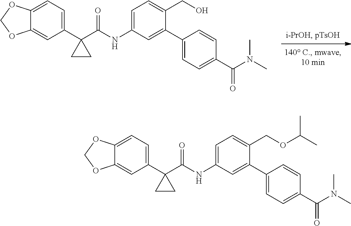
C12=CC=C(C3(C(NC4=CC=C(CO)C(C5=CC=C(C(=O)N(C)C)C=C5)=C4)=O)CC3)C=C1OCO2.C12=CC=C(C3(C(NC4=CC=C(COC(C)C)C(C5=CC=C(C(=O)N(C)C)C=C5)=C4)=O)CC3)C=C1OCO2
